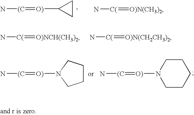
N[(C]=[O)]C1CC1.N[C(]=[O)N(CH3)2].N[C(]=[O)NCH(CH3)2].N[C(]=[O)N(CH2CH3)2].N[(C]=[O)]N1CCCC1.N[(C]=[O)]N1CCCCC1
